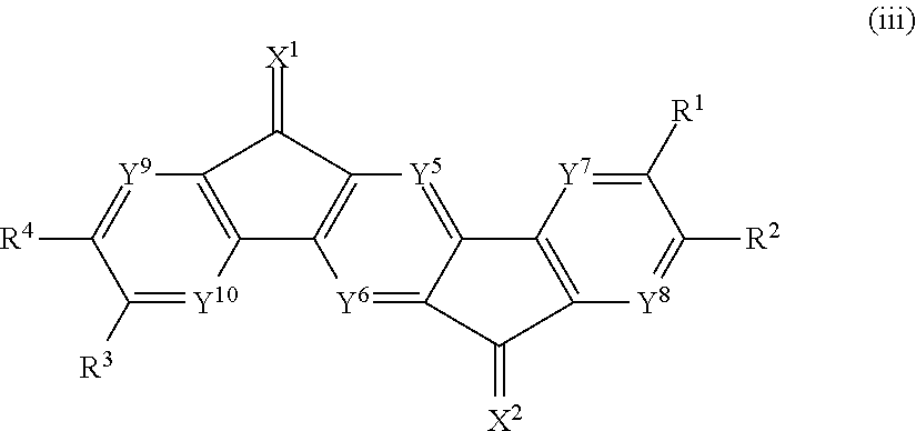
C1([R3])=[Y10]C2=C([Y9]=C1[R4])C(=[X1])C1=C2[Y6]=C2C(=[Y5]1)C1=C([Y8]=C([R2])C([R1])=[Y7]1)C2=[X2]
